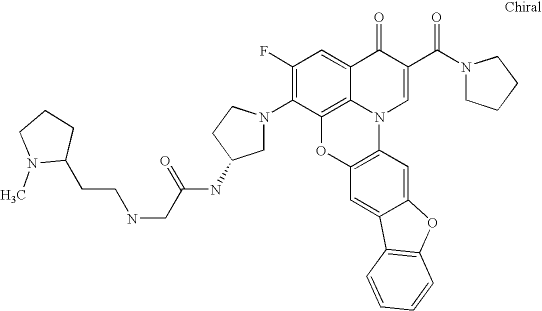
C1(F)=C(N2CC(NC(CNCCC3CCCN3C)=O)CC2)C2=C3C(=C1)C(=O)C(C(N1CCCC1)=O)=CN3C1=C(O2)C=C2C(=C1)OC1=C2C=CC=C1
